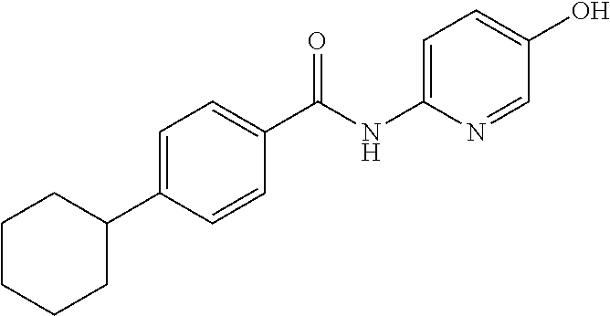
C1(C(NC2=CC=C(O)C=N2)=O)=CC=C(C2CCCCC2)C=C1
